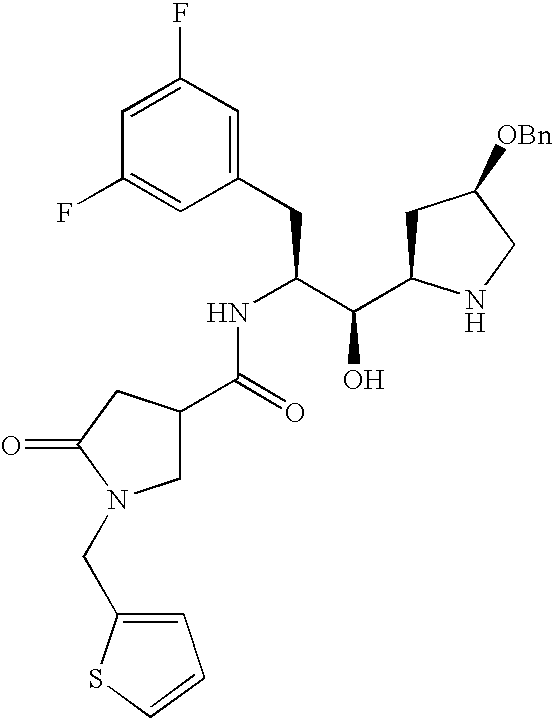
C1(F)=CC(F)=CC(CC(C(C2CC([OBn])CN2)O)NC(C2CN(CC3=CC=CS3)C(=O)C2)=O)=C1
